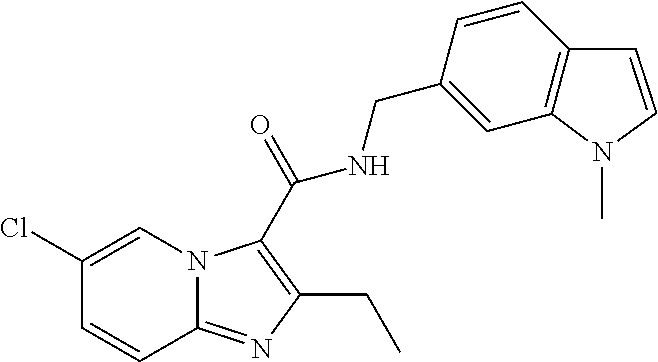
C1(Cl)=CN2C(=NC(CC)=C2C(=O)NCC2=CC3=C(C=C2)C=CN3C)C=C1
